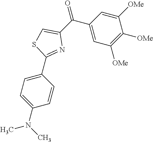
C1([OMe])=CC(C(=O)C2=CSC(C3=CC=C(N(C)C)C=C3)=N2)=CC([OMe])=C1[OMe]
